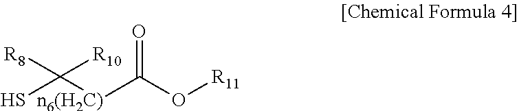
SC([n6(H2C)]C(O[R11])=O)([R8])[R10]
